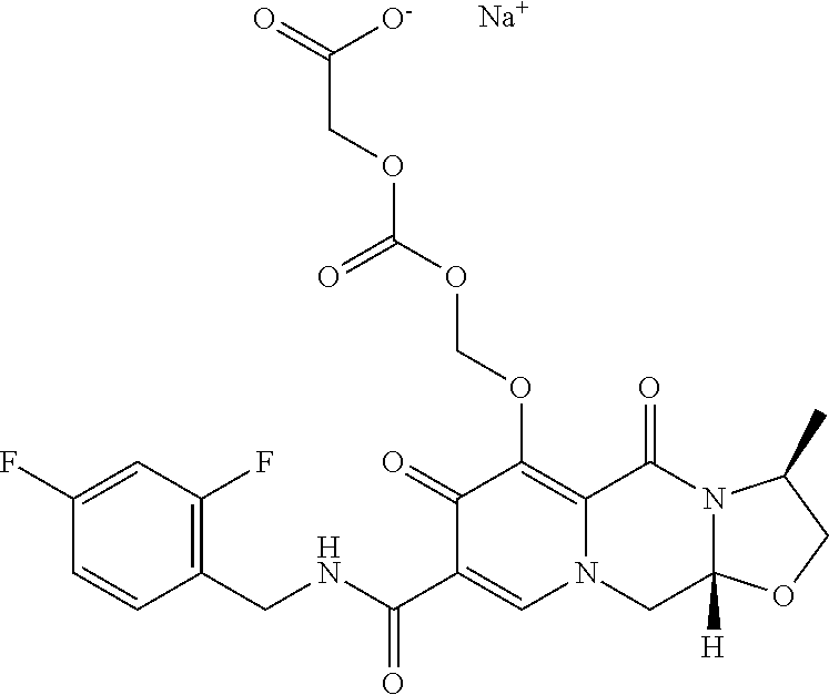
C1(CNC(=O)C2=CN3C(=C(OCOC(OCC([O-])=O)=O)C2=O)C(=O)N2C([H])(C3)OCC2C)=C(F)C=C(F)C=C1.[Na]
